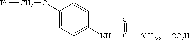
[Ph]COC1=CC=C(NC(=O)[(CH2)6][CO2H])C=C1
